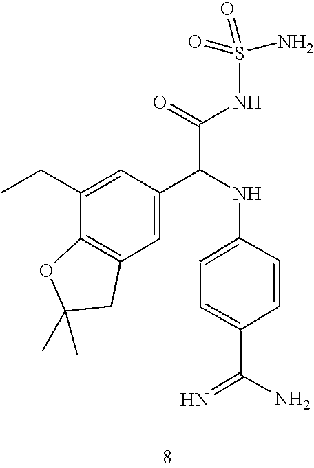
C1(CC)=CC(C(NC2=CC=C(C(=N)N)C=C2)C(=O)NS(=O)(=O)N)=CC2=C1OC(C)(C)C2
